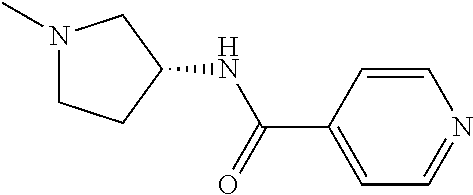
N1(C)CCC(NC(C2=CC=NC=C2)=O)C1
